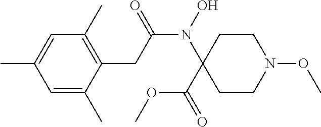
N(C(CC1=C(C)C=C(C)C=C1C)=O)(C1(C(OC)=O)CCN(OC)CC1)O
